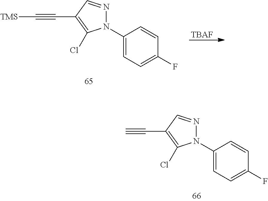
N1(C2=CC=C(F)C=C2)N=CC(C#C[TMS])=C1Cl.[TBAF].N1(C2=CC=C(F)C=C2)N=CC(C#C)=C1Cl
